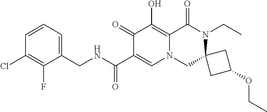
C1(CNC(=O)C2=CN3C(=C(O)C2=O)C(=O)N(CC)C2(C3)CC(OCC)C2)=CC=CC(Cl)=C1F
